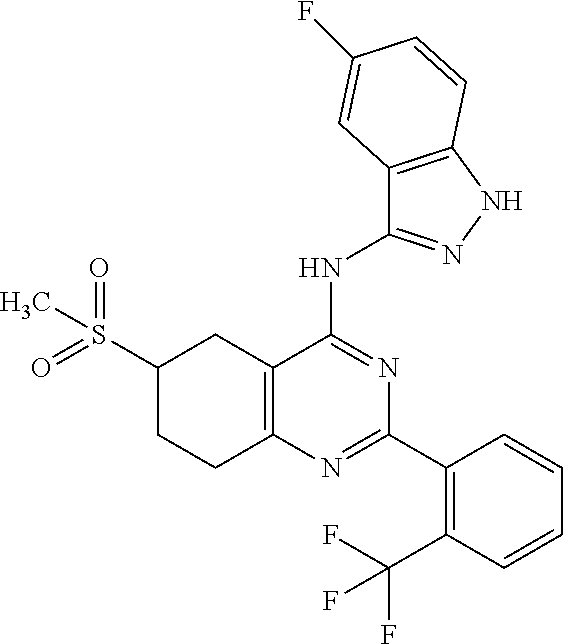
C1(S(=O)(=O)C)CCC2=C(C1)C(NC1=NNC3=C1C=C(F)C=C3)=NC(C1=C(C(F)(F)F)C=CC=C1)=N2
